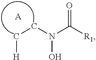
N(O)(C([R1])=O)CC[H].[A]
